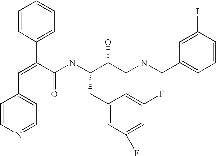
C(=C(C(NC(C(CNCC1=CC=CC(I)=C1)O)CC1=CC(F)=CC(F)=C1)=O)C1=CC=CC=C1)C1=CC=NC=C1
